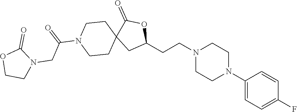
C1(N2CCN(CCC3OC(=O)C4(C3)CCN(C(=O)CN3C(=O)OCC3)CC4)CC2)=CC=C(F)C=C1
